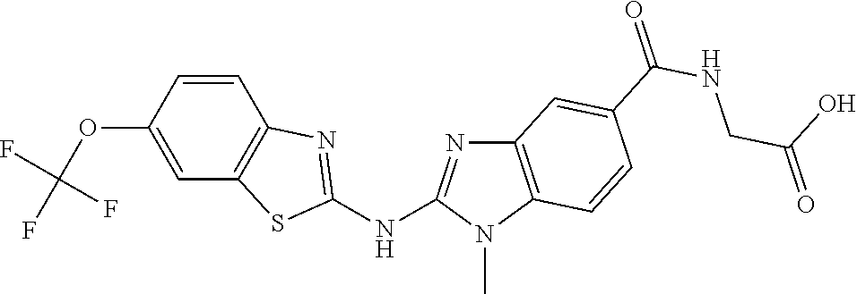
O(C1=CC2=C(C=C1)N=C(NC1=NC3=C(N1C)C=CC(C(NCC(=O)O)=O)=C3)S2)C(F)(F)F
